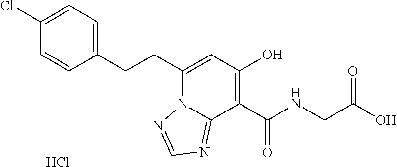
C1(CCC2=CC(O)=C(C(NCC(O)=O)=O)C3=NC=NN23)=CC=C(Cl)C=C1.Cl
